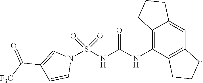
N1(S(NC(NC2=C3C(=CC4=C2CCC4)CCC3)=O)(=O)=O)C=C(C([F3C])=O)C=C1
